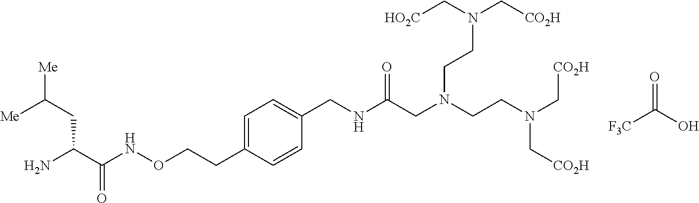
C(CC(C(NOCCC1=CC=C(CNC(CN(CCN(C[CO2H])C[CO2H])CCN(C[CO2H])C[HO2C])=O)C=C1)=O)N)([Me])[Me].[F3C]C(O)=O
